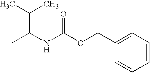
C1=CC=C(COC(NC(C)C(C)C)=O)C=C1
